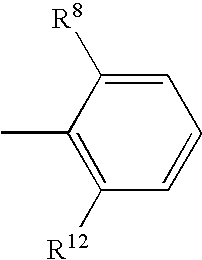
C1=CC=C([R8])C(C)=C1[R12]
